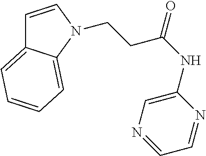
C1=CN(CCC(=O)NC2=CN=CC=N2)C2=CC=CC=C12
